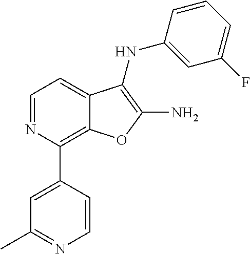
C1(F)=CC=CC(NC2=C(N)OC3=C(C4=CC(C)=NC=C4)N=CC=C32)=C1
